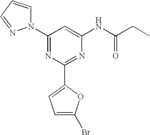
C1(N2C=CC=N2)=NC(C2=CC=C(Br)O2)=NC(NC(CC)=O)=C1
